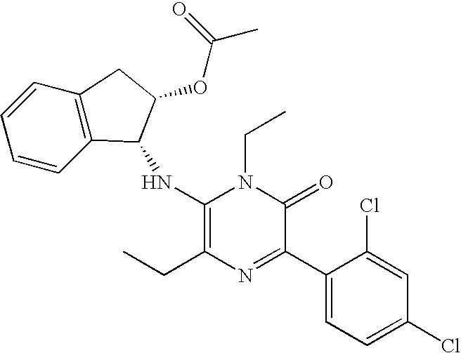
C1(NC2C3=C(C=CC=C3)CC2OC(C)=O)=C(CC)N=C(C2=CC=C(Cl)C=C2Cl)C(=O)N1CC
